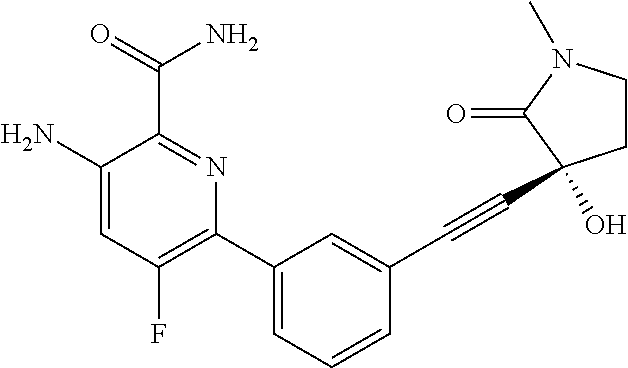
C1(N)=CC(F)=C(C2=CC=CC(C#CC3(O)CCN(C)C3=O)=C2)N=C1C(=O)N
